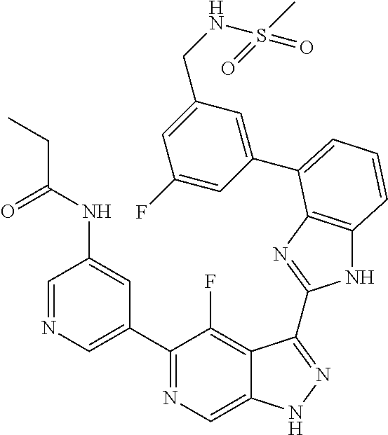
C1=NC=C(C2=NC=C3C(=C2F)C(C2=NC4=C(N2)C=CC=C4C2=CC(CNS(C)(=O)=O)=CC(F)=C2)=NN3)C=C1NC(CC)=O
